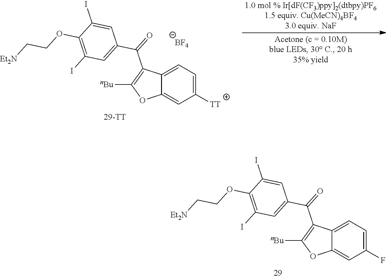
[BF4].C12=CC=C([TT])C=C1OC([nBu])=C2C(=O)C1=CC(I)=C(OCC[Et2N])C(I)=C1.C12=CC=C(F)C=C1OC([nBu])=C2C(=O)C1=CC(I)=C(OCC[Et2N])C(I)=C1
